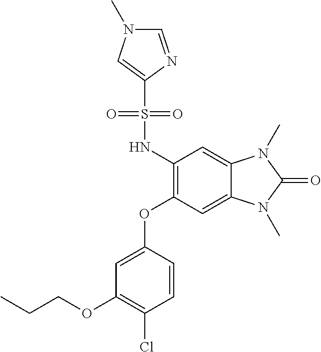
C1=C(OC2=C(NS(C3=CN(C)C=N3)(=O)=O)C=C3C(=C2)N(C)C(=O)N3C)C=CC(Cl)=C1OCCC
